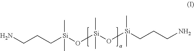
NCCC[Si](C)(C)O[Si](C)(C)O[Si](CCCN)(C)C
